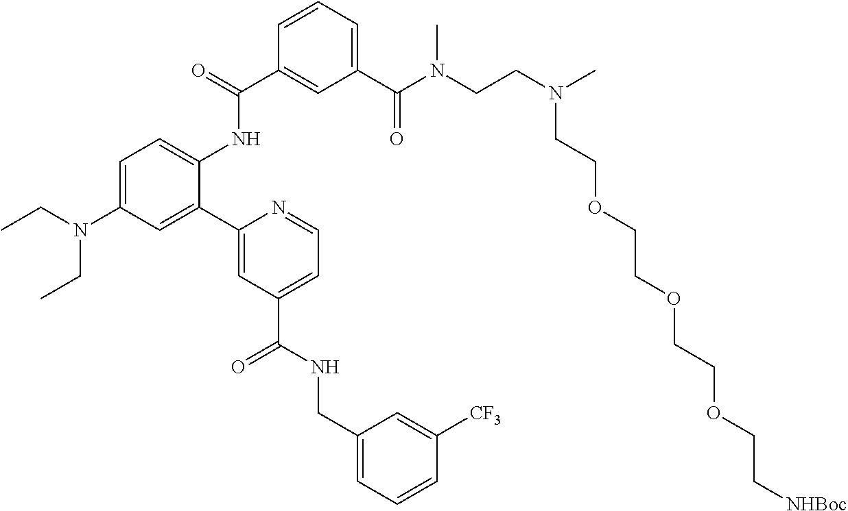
C1=C(N(CC)CC)C=C(C2=CC(C(NCC3=CC=CC([CF3])=C3)=O)=CC=N2)C(NC(C2=CC(C(N(CCN(C)CCOCCOCCOCC[NHBoc])C)=O)=CC=C2)=O)=C1
